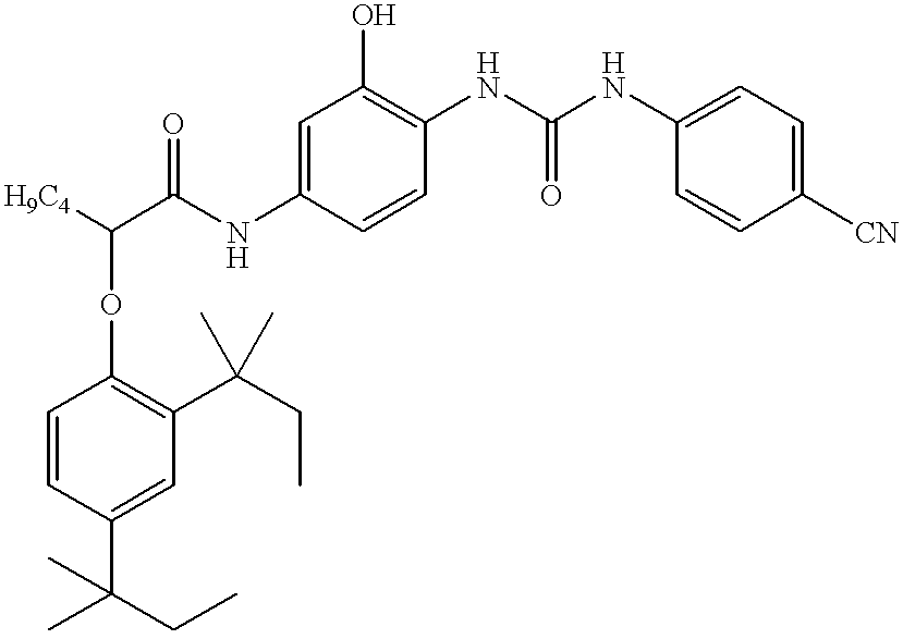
C1=CC(C(C)(C)CC)=CC(C(CC)(C)C)=C1OC(C(NC1=CC(O)=C(NC(NC2=CC=C([CN])C=C2)=O)C=C1)=O)[H9C4]
